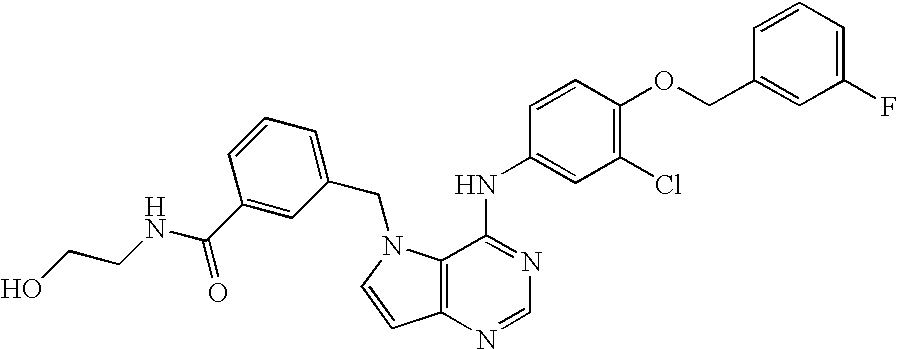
C12=C(N=CN=C1NC1=CC(Cl)=C(OCC3=CC(F)=CC=C3)C=C1)C=CN2CC1=CC=CC(C(=O)NCCO)=C1
